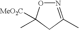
N1=C(C)CC(C)([MeO2C])O1
